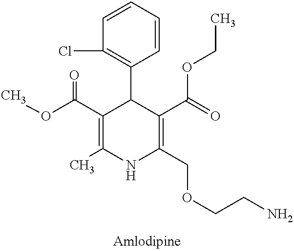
C1=CC=CC(C2C(C(=O)OC)=C(C)NC(COCCN)=C2C(OCC)=O)=C1Cl
